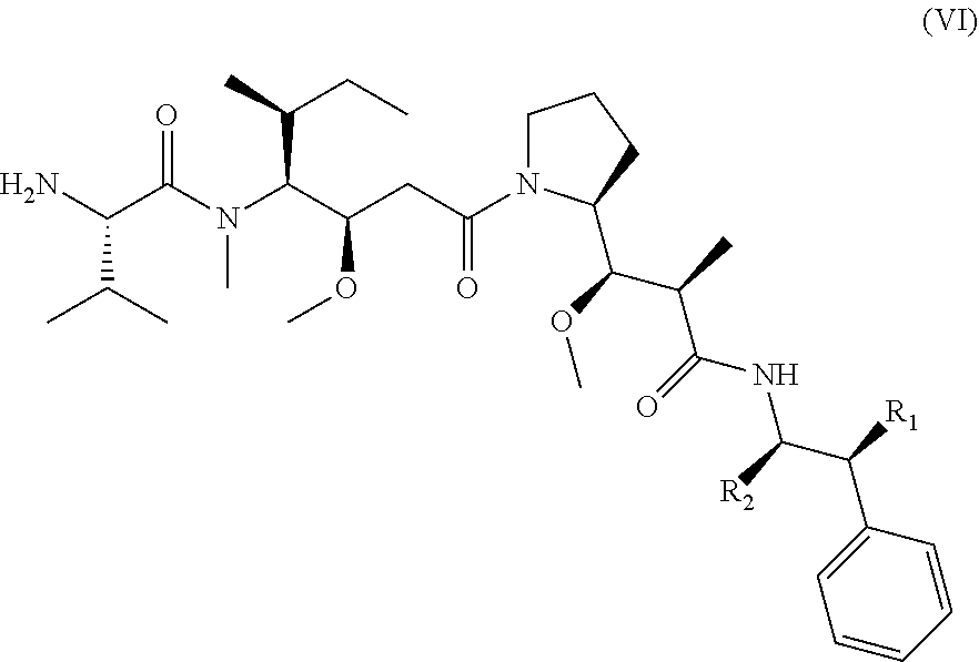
NC(C(N(C(C(CC(N1CCCC1C(OC)C(C)C(=O)NC(C([R1])C1=CC=CC=C1)[R2])=O)OC)C(C)CC)C)=O)C(C)C
